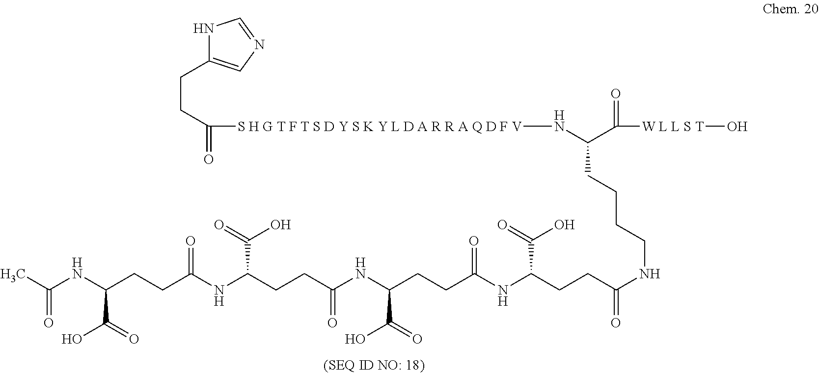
N1C(CCC(=O)[S H G T F T S D Y S K Y L D A R R A Q D F V]NC(C([W L L S T]O)=O)CCCCNC(=O)CCC(NC(CCC(NC(CCC(NC(CCC(NC(C)=O)C(=O)O)=O)C(=O)O)=O)C(=O)O)=O)C(=O)O)=CN=C1
